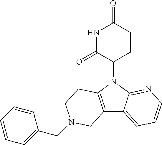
N1(C2CCC(=O)NC2=O)C2=NC=CC=C2C2=C1CCN(CC1=CC=CC=C1)C2
